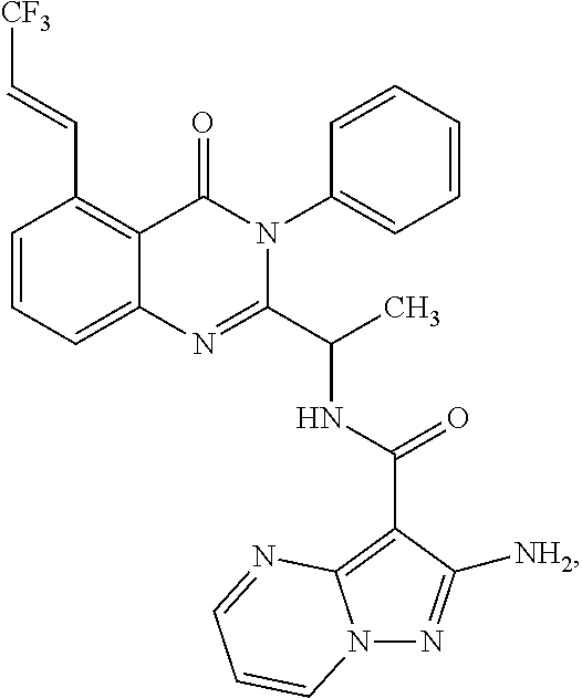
C1(C=C[CF3])=C2C(=CC=C1)N=C(C(C)NC(C1=C3N(N=C1[NH2])C=CC=N3)=O)N(C1=CC=CC=C1)C2=O
